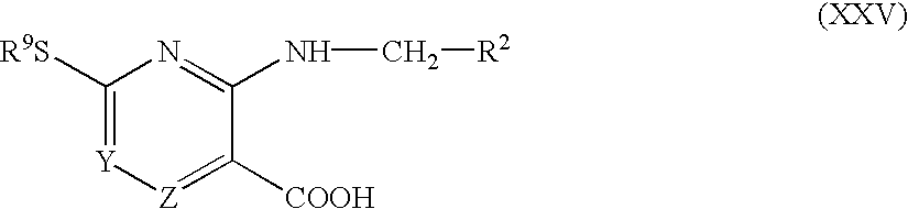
C1([R9S])=[Y][Z]=C([COOH])C(NC[R2])=N1
